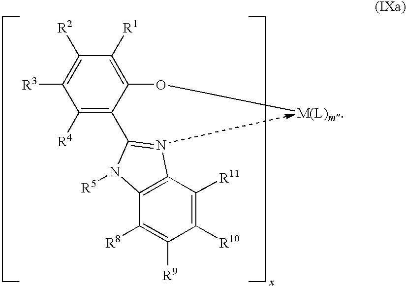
C1([R4])=C(C2=NC3=C(C([R8])=C([R9])C([R10])=C3[R11])N2[R5])C(O[M(L)m])=C([R1])C([R2])=C1[R3]
